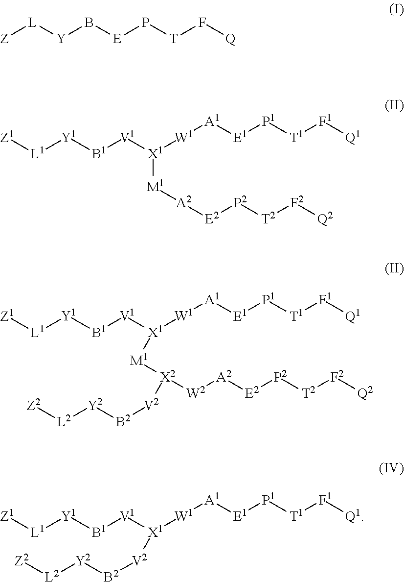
[L]([Y]B[E]P[T]F[Q])[Z].[Y1]([B1][V1][X1]([W1][A1][E1][P1][T1][F1][Q1])[M1][A2][E2][P2][T2][F2][Q2])[L1][Z1].[Y1]([B1][V1][X1]([W1][A1][E1][P1][T1][F1][Q1])[M1][X2]([W2][A2][E2][P2][T2][F2][Q2])[V2][B2][Y2][L2][Z2])[L1][Z1].[Y1]([B1][V1][X1]([W1][A1][E1][P1][T1][F1][Q1])[V2][B2][Y2][L2][Z2])[L1][Z1]
